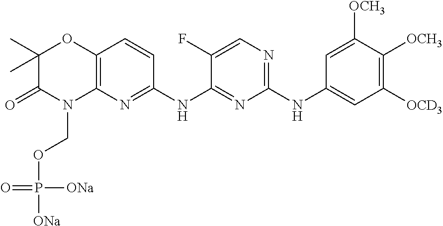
C1(C)(C)C(=O)N(COP([ONa])([ONa])=O)C2=C(O1)C=CC(NC1=NC(NC3=CC([OCD3])=C([OCH3])C([OCH3])=C3)=NC=C1F)=N2
